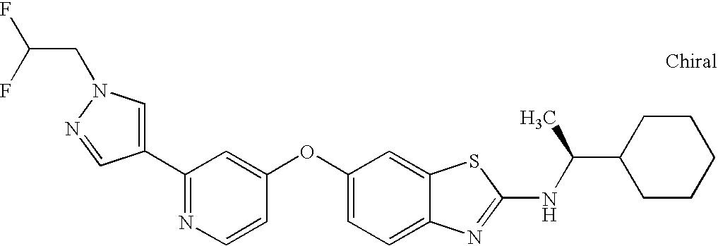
N1=C(C2=CN(CC(F)F)N=C2)C=C(OC2=CC=C3C(=C2)SC(NC(C2CCCCC2)C)=N3)C=C1
